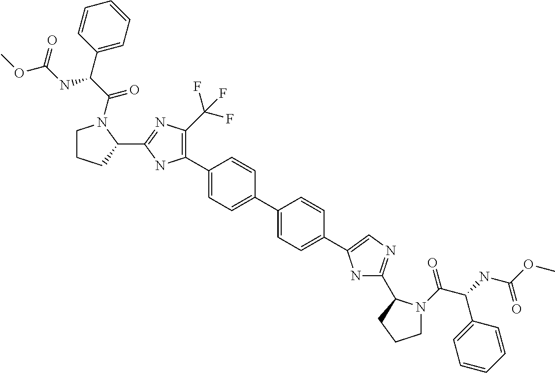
C1CCC(C2=NC(C(F)(F)F)=C(C3=CC=C(C4=CC=C(C5=CN=C(C6N(C(C(NC(=O)OC)C7=CC=CC=C7)=O)CCC6)N5)C=C4)C=C3)N2)N1C(C(NC(OC)=O)C1=CC=CC=C1)=O
